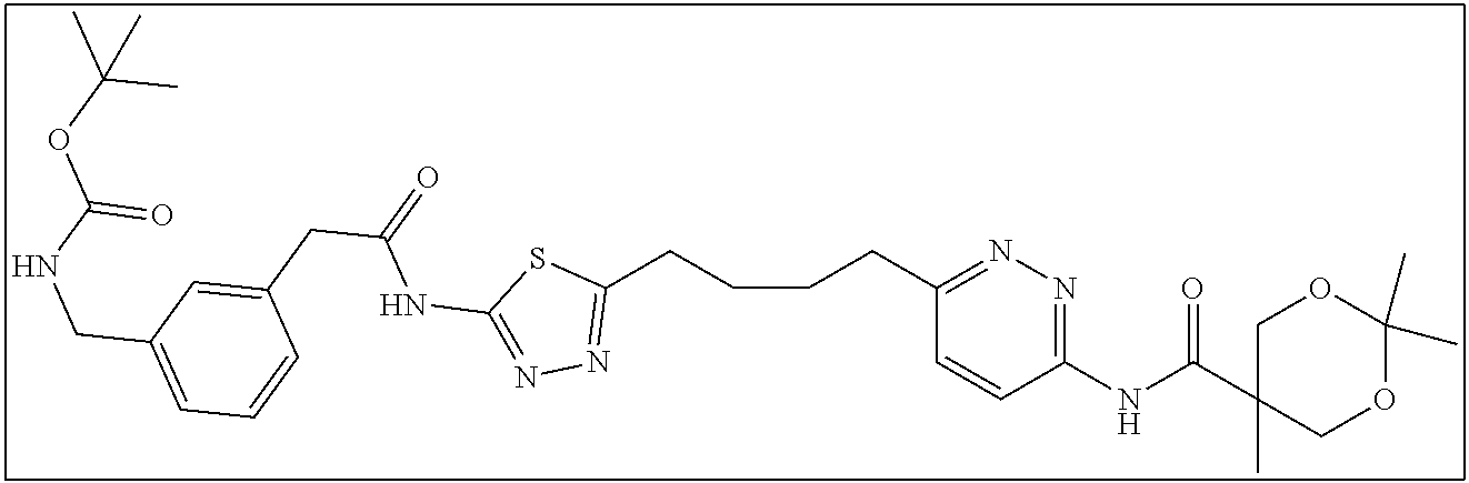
C1(CCCCC2=NN=C(NC(C3(C)COC(C)(C)OC3)=O)C=C2)=NN=C(NC(CC2=CC(CNC(OC(C)(C)C)=O)=CC=C2)=O)S1
